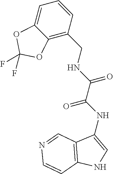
C1=C2C(=C(CNC(C(NC3=CNC4=C3C=NC=C4)=O)=O)C=C1)OC(F)(F)O2
